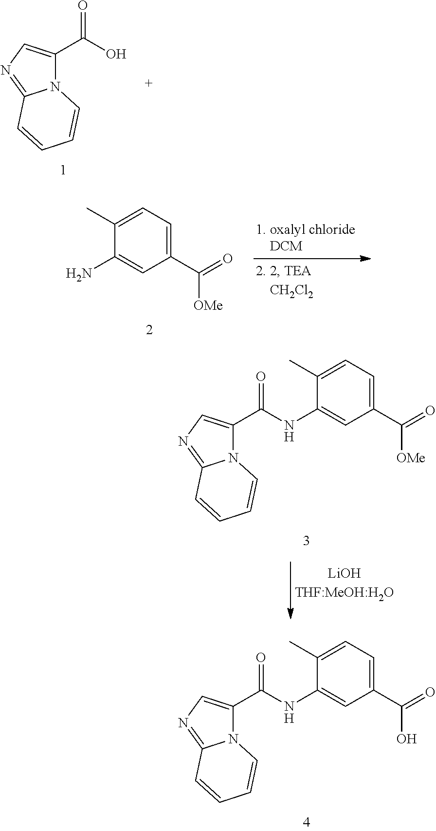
N12C(C(O)=O)=CN=C1C=CC=C2.C1(N)=CC(C(=O)[OMe])=CC=C1C.N12C(C(NC3=CC(C(=O)[OMe])=CC=C3C)=O)=CN=C1C=CC=C2.N12C(C(NC3=CC(C(=O)O)=CC=C3C)=O)=CN=C1C=CC=C2
